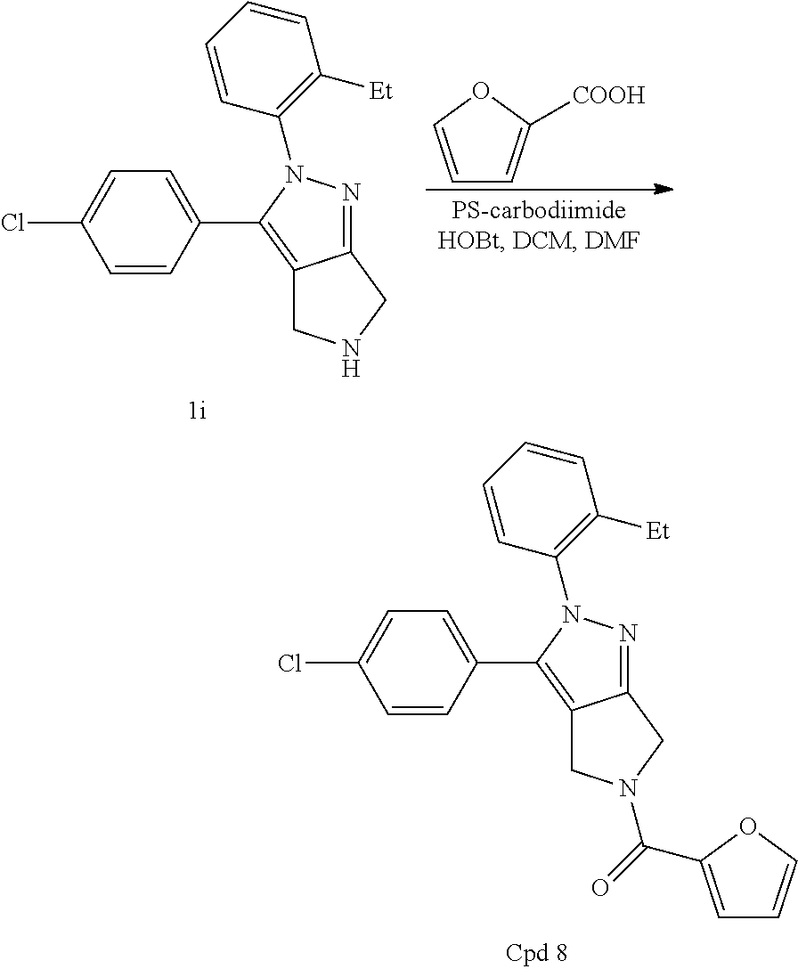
C1=CC=CC(N2C(C3=CC=C(Cl)C=C3)=C3C(=N2)CNC3)=C1[Et].C1=COC([COOH])=C1.C1=CC=CC(N2C(C3=CC=C(Cl)C=C3)=C3C(=N2)CN(C(=O)C2=CC=CO2)C3)=C1[Et]
